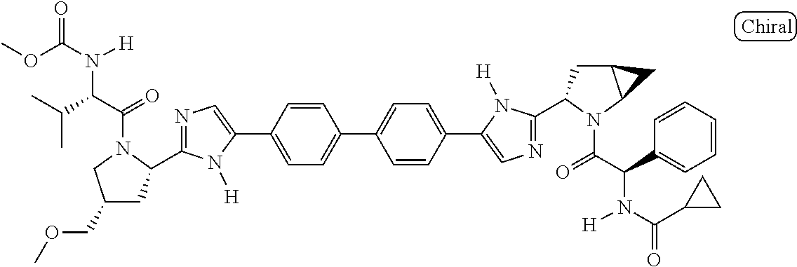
C1(C2=CC=C(C3=CC=C(C4=CN=C(C5CC6C(N5C(=O)C(C5=CC=CC=C5)N([H])C(C5CC5)=O)C6)N4[H])C=C3)C=C2)=CN=C(C2CC(COC)CN2C(=O)C(C(C)C)N([H])C(OC)=O)N1[H]
